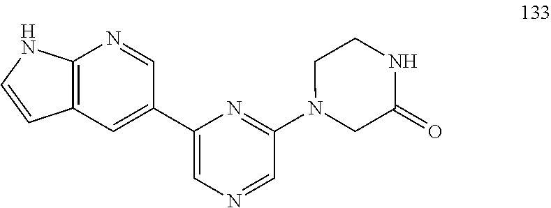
C12=C(C=C(C3=CN=CC(N4CC(=O)NCC4)=N3)C=N1)C=CN2
